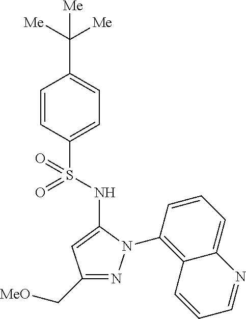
C1(C([Me])([Me])[Me])=CC=C(S(=O)(=O)NC2=CC(C[MeO])=NN2C2=C3C(=CC=C2)N=CC=C3)C=C1
